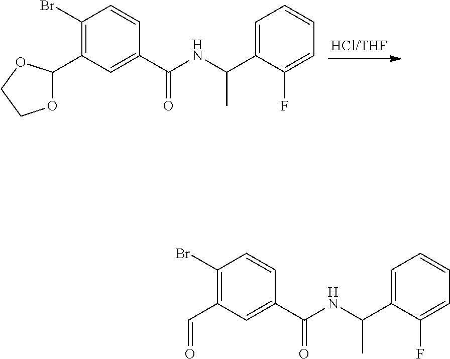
C1(Br)=C(C2OCCO2)C=C(C(NC(C2=CC=CC=C2F)C)=O)C=C1.C1(Br)=C(C=O)C=C(C(NC(C2=CC=CC=C2F)C)=O)C=C1
